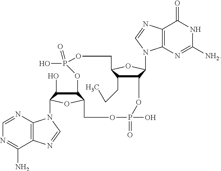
C12C(CCC)C(OC1N1C3=C(C(=O)NC([NH2])=N3)N=C1)COP(O)(=O)OC1C(O)C(N3C4=C(C(N)=NC=N4)N=C3)OC1COP(O)(=O)O2
